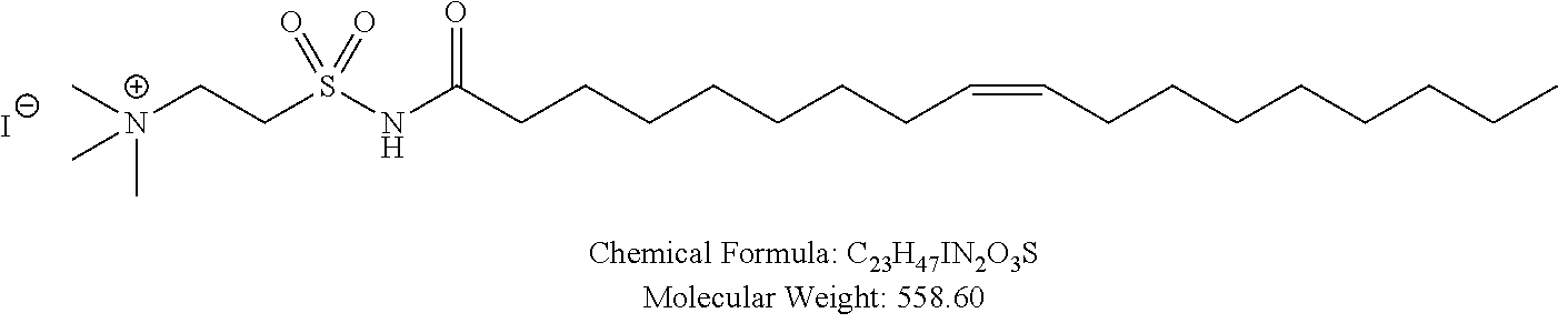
[N+](CCS(NC(CCCCCCCC=CCCCCCCCC)=O)(=O)=O)(C)(C)C.[I-]
